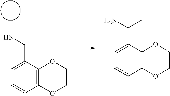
C1=CC2=C(C(CNC)=C1)OCCO2.C1=CC2=C(C(C(N)C)=C1)OCCO2
